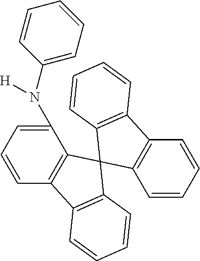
C1(N(C2=CC=CC=C2)[H])=CC=CC2=C1C1(C3=C2C=CC=C3)C2=C(C3=C1C=CC=C3)C=CC=C2
